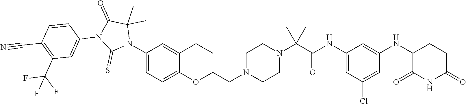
C1CN(CCOC2=CC=C(N3C(=S)N(C4=CC(C(F)(F)F)=C(C#N)C=C4)C(=O)C3(C)C)C=C2CC)CCN1C(C(NC1=CC(Cl)=CC(NC2C(=O)NC(=O)CC2)=C1)=O)(C)C
